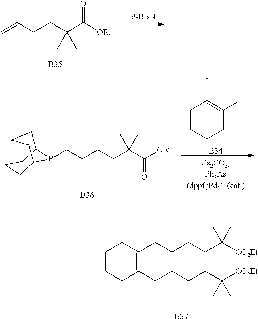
C1CCC(CCCCC([CO2Et])(C)C)=C(CCCCC([CO2Et])(C)C)C1.[B37].[B36].C(CCCC(C([OEt])=O)(C)C)B1C2CCCC1CCC2.C1CCCC(I)=C1I.[B34].C=CCCC(C([OEt])=O)(C)C.[B35]
